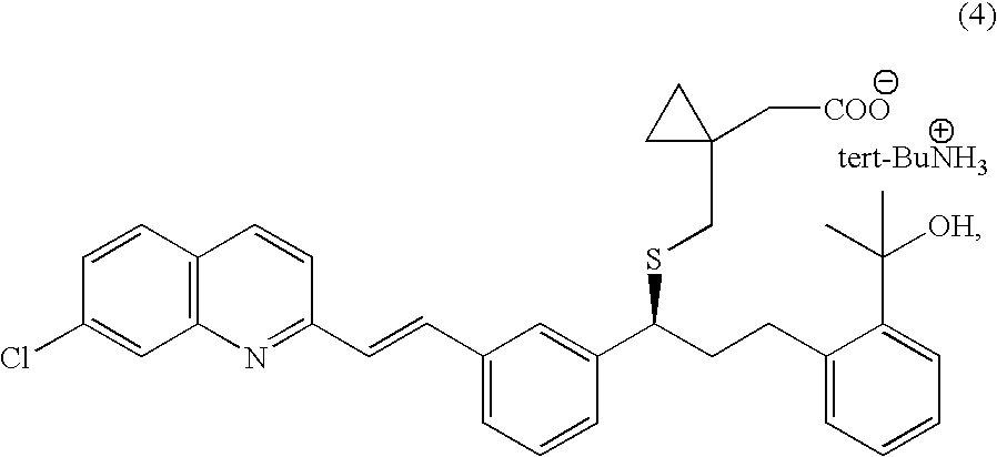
C12=C(C=CC(Cl)=C1)C=CC(C=CC1=CC=CC(C(CCC3=CC=CC=C3C(C)([OH])C)SCC3(C[COO])CC3)=C1)=N2
